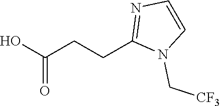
OC(CCC1=NC=CN1C[CF3])=O
